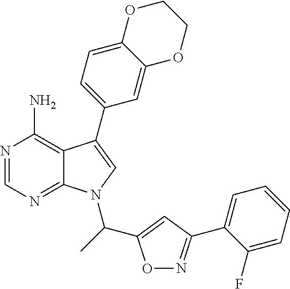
N1=CN=C2C(=C1N)C(C1=CC=C3C(=C1)OCCO3)=CN2C(C1=CC(C2=CC=CC=C2F)=NO1)C
